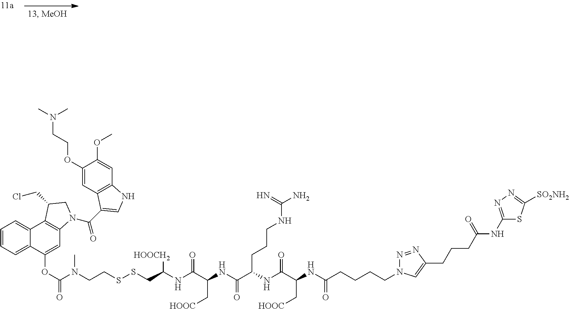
C1=CC=C2C(=C1)C1=C(C=C2OC(N(CCSSCC(NC(C(NC(C(NC(C(NC(CCCCN2N=NC(CCCC(NC3=NN=C([SO2NH2])S3)=O)=C2)=O)C[HOOC])=O)CCCNC(=N)N)=O)C[HOOC])=O)[HOOCH2])C)=O)N(C(=O)C2=CNC3=C2C=C(OCCN(C)C)C(OC)=C3)CC1CCl
